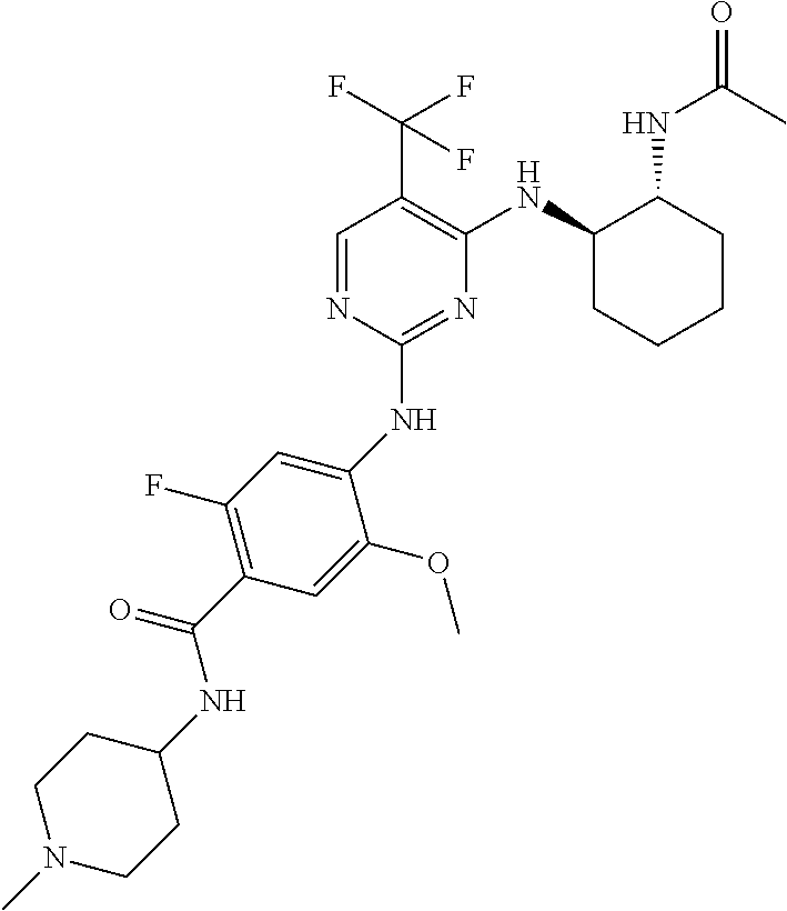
C1(NC2=CC(F)=C(C(NC3CCN(C)CC3)=O)C=C2OC)=NC(NC2CCCCC2NC(C)=O)=C(C(F)(F)F)C=N1
